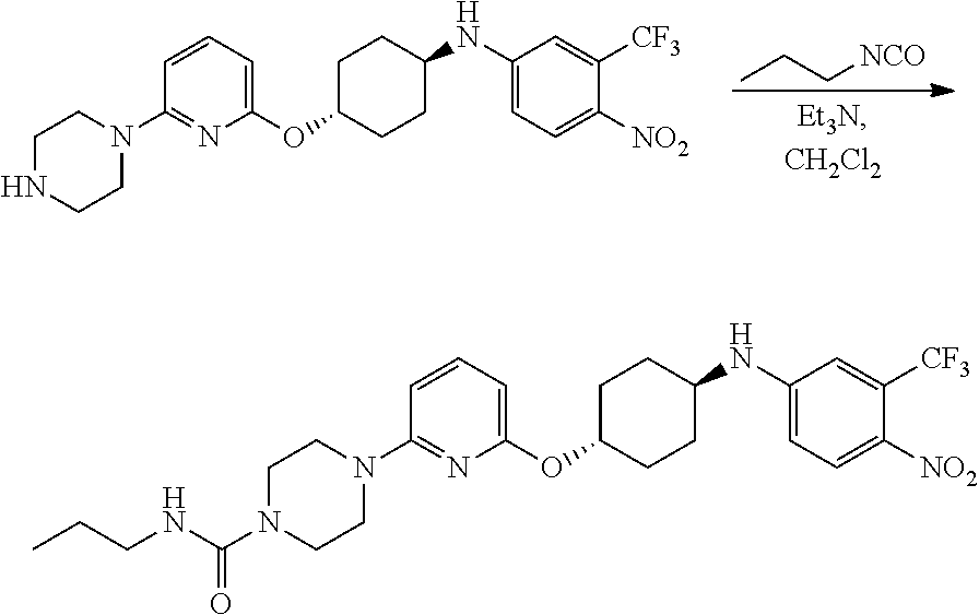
C1NCCN(C2=NC(OC3CCC(NC4=CC=C([NO2])C([CF3])=C4)CC3)=CC=C2)C1.C(C[NCO])C.C1CN(C2=NC(OC3CCC(NC4=CC=C([NO2])C([CF3])=C4)CC3)=CC=C2)CCN1C(NCCC)=O
